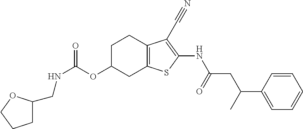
N(C(OC1CC2=C(CC1)C(C#N)=C(NC(CC(C1=CC=CC=C1)C)=O)S2)=O)CC1CCCO1
